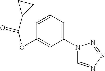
C1(N2C=NN=N2)=CC=CC(OC(C2CC2)=O)=C1
